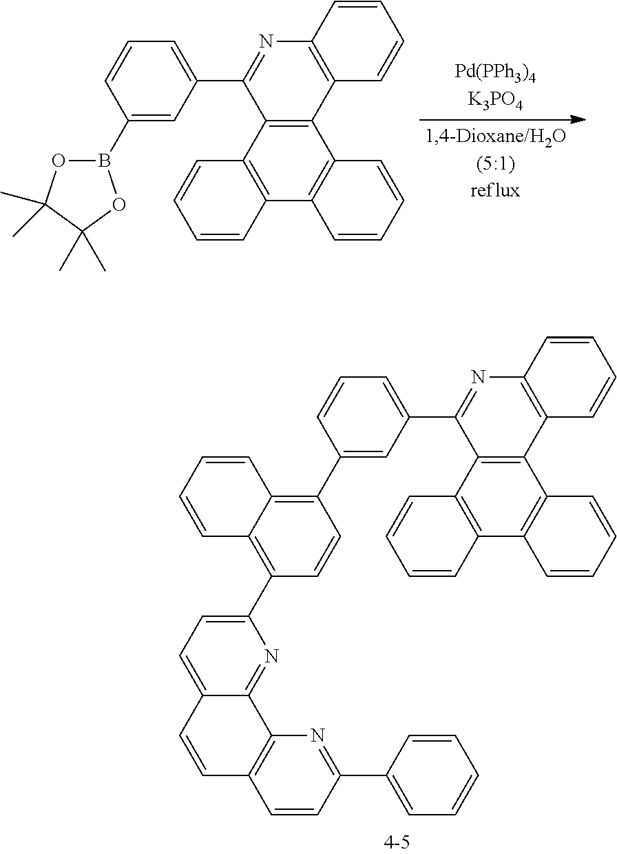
C12=C(C3=C(C4=C1C=CC=C4)C=CC=C3)C(C1=CC=CC(B3OC(C)(C)C(C)(C)O3)=C1)=NC1=C2C=CC=C1.C12=C(C3=C(C4=C1C=CC=C4)C=CC=C3)C(C1=CC=CC(C3=C4C(=C(C5=CC=C6C(=N5)C5=C(C=C6)C=CC(C6=CC=CC=C6)=N5)C=C3)C=CC=C4)=C1)=NC1=C2C=CC=C1
